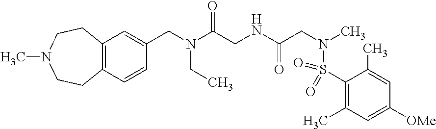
C12=C(C=CC(CN(C(CNC(CN(C)S(=O)(=O)C3=C(C)C=C([OMe])C=C3C)=O)=O)CC)=C1)CCN(C)CC2
